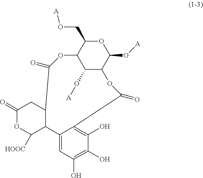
O1C(CO[A])C2C(O[A])C(C1O[A])OC(=O)C1=C(O)C(O)=C(O)C=C1C1C(C(=O)O2)CC(=O)OC1[HOOC]
